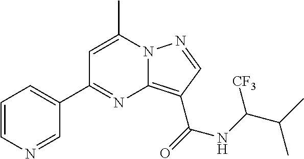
C1=C(C)N2C(=C(C(=O)NC(C(C)C)[CF3])C=N2)N=C1C1=CC=CN=C1
